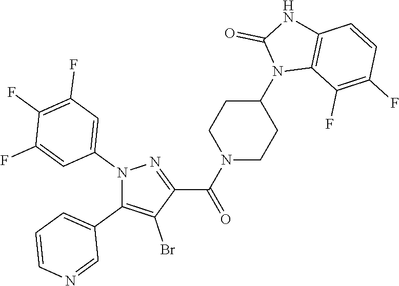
N1(C2=CC(F)=C(F)C(F)=C2)C(C2=CC=CN=C2)=C(Br)C(C(N2CCC(N3C4=C(NC3=O)C=CC(F)=C4F)CC2)=O)=N1
